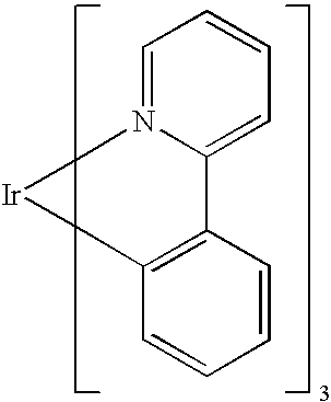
C1=N2C(=CC=C1)C1=C(C=CC=C1)C[Ir]C2
